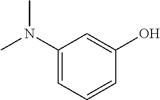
C1(N(C)C)=CC=CC(O)=C1
